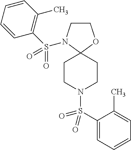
C1CN(S(C2=C(C)C=CC=C2)(=O)=O)C2(O1)CCN(S(C1=CC=CC=C1C)(=O)=O)CC2
